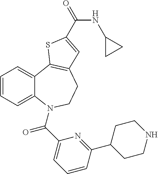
C1=CC=C2C(=C1)C1=C(CCN2C(C2=CC=CC(C3CCNCC3)=N2)=O)C=C(C(=O)NC2CC2)S1
